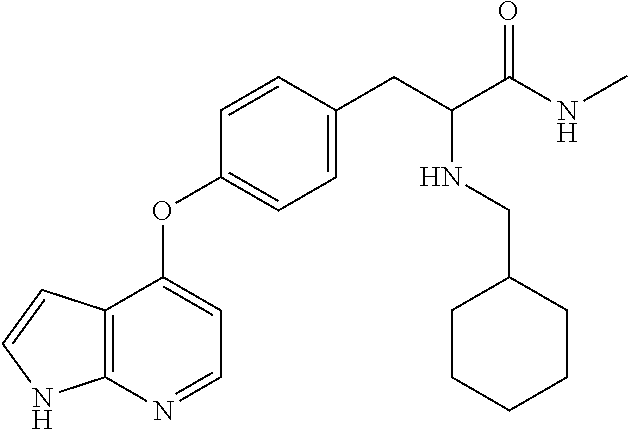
C12=C(N=CC=C1OC1=CC=C(CC(NCC3CCCCC3)C(NC)=O)C=C1)NC=C2
